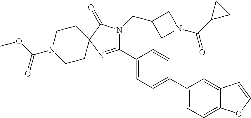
C1(C2=CC=C(C3=CC=C4C(=C3)C=CO4)C=C2)=NC2(C(=O)N1CC1CN(C(C3CC3)=O)C1)CCN(C(OC)=O)CC2
